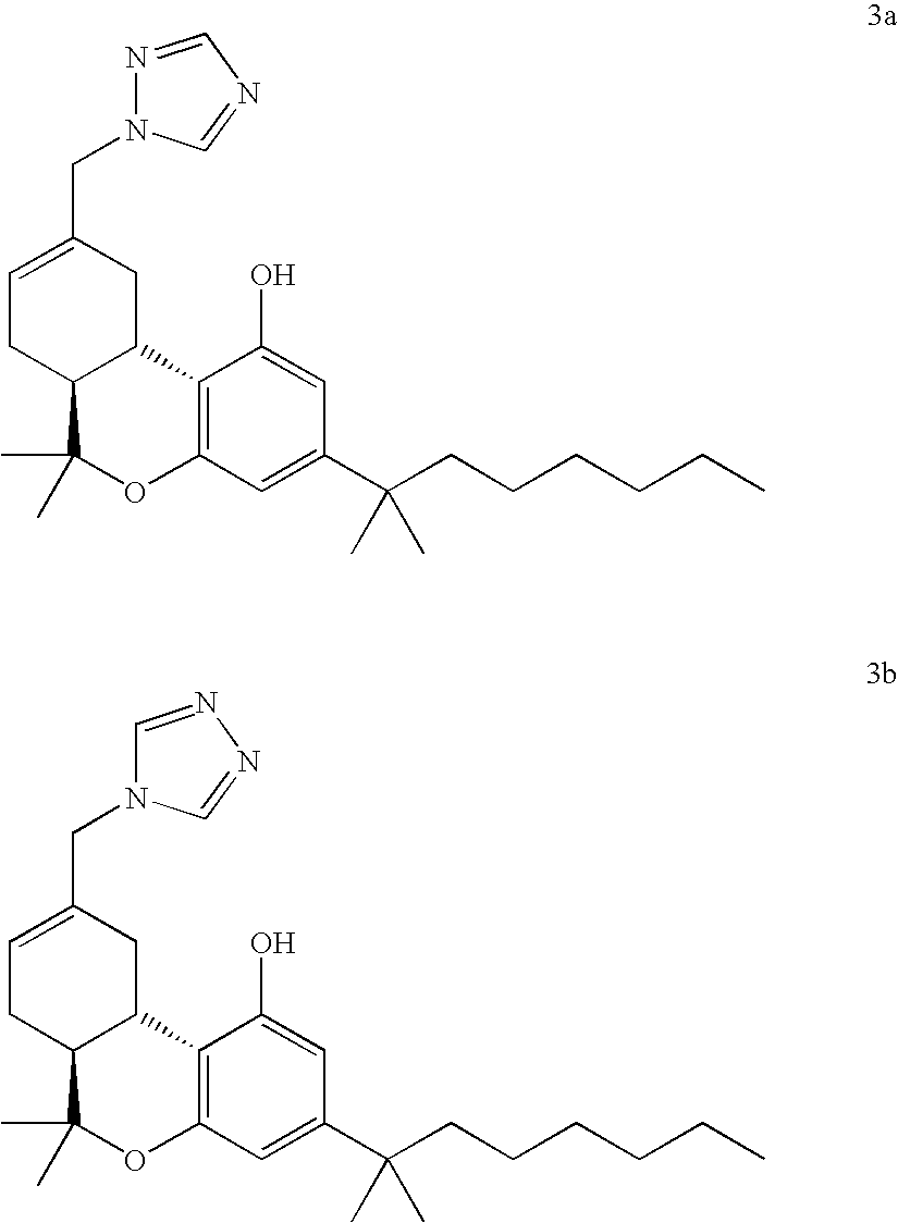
C1=C(CN2N=CN=C2)CC2C(C1)C(C)(C)OC1=C2C(O)=CC(C(CCCCCC)(C)C)=C1.C1=C(CN2C=NN=C2)CC2C(C1)C(C)(C)OC1=C2C(O)=CC(C(CCCCCC)(C)C)=C1
